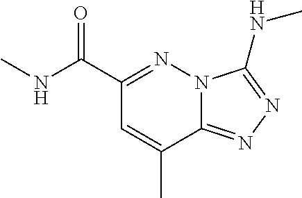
C1(C(=O)NC)=NN2C(=NN=C2NC)C(C)=C1
